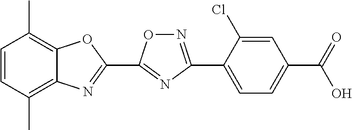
C1=CC(C)=C2C(=C1C)OC(C1=NC(C3=CC=C(C(=O)O)C=C3Cl)=NO1)=N2
